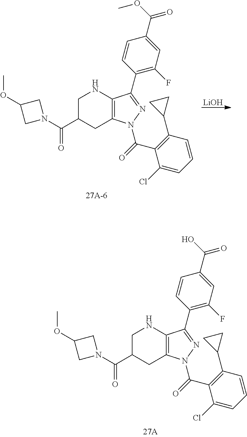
[LiOH].C12=C(NCC(C(N3CC(OC)C3)=O)C1)C(C1=C(F)C=C(C(OC)=O)C=C1)=NN2C(=O)C1=C(C2CC2)C=CC=C1Cl.C12=C(NCC(C(N3CC(OC)C3)=O)C1)C(C1=C(F)C=C(C(O)=O)C=C1)=NN2C(=O)C1=C(C2CC2)C=CC=C1Cl
